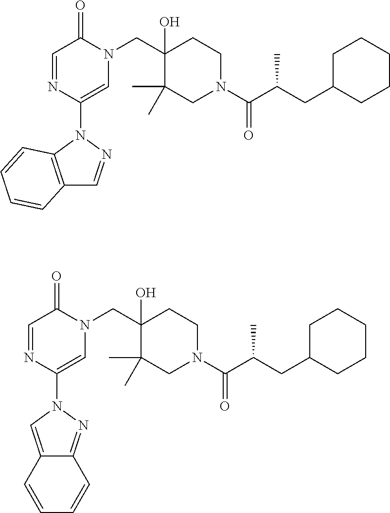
N1(C2=CN(CC3(O)C(C)(C)CN(C(=O)C(CC4CCCCC4)C)CC3)C(=O)C=N2)C2=C(C=N1)C=CC=C2.N1(C2=CN(CC3(O)C(C)(C)CN(C(=O)C(CC4CCCCC4)C)CC3)C(=O)C=N2)C=C2C(=N1)C=CC=C2
